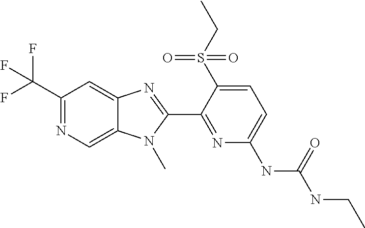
C1(C(F)(F)F)=NC=C2C(=C1)N=C(C1=NC(NC(NCC)=O)=CC=C1S(CC)(=O)=O)N2C
